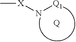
C[X]N[Q1].[Q]
